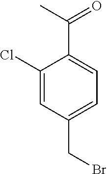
C1(Cl)=CC(CBr)=CC=C1C(C)=O
